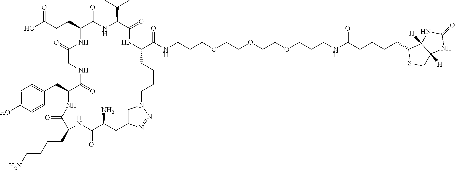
C(CCC1C(=O)NC(CC2=CC=C(O)C=C2)C(=O)NCC(=O)NC(CCC(O)=O)C(=O)NC(C(C)C)C(=O)NC(C(NCCCOCCOCCOCCCNC(CCCCC2SCC3([H])C2([H])NC(=O)N3)=O)=O)CCCCN2C=C(CC(N)C(=O)N1)N=N2)CN
